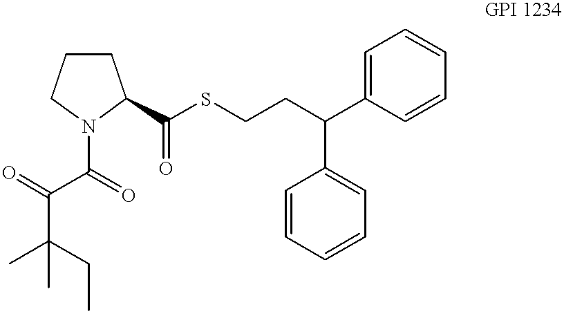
C1CCN(C(=O)C(=O)C(C)(CC)C)C1C(SCCC(C1=CC=CC=C1)C1=CC=CC=C1)=O
